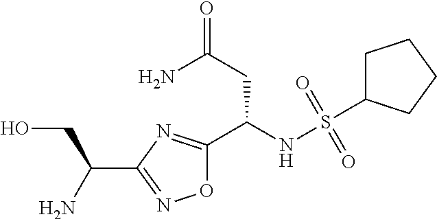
O1C(C(NS(=O)(=O)C2CCCC2)CC(N)=O)=NC(C(CO)N)=N1
